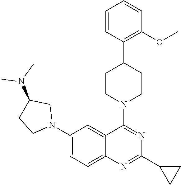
C1(N2CC(N(C)C)CC2)=CC=C2C(=C1)C(N1CCC(C3=C(OC)C=CC=C3)CC1)=NC(C1CC1)=N2
